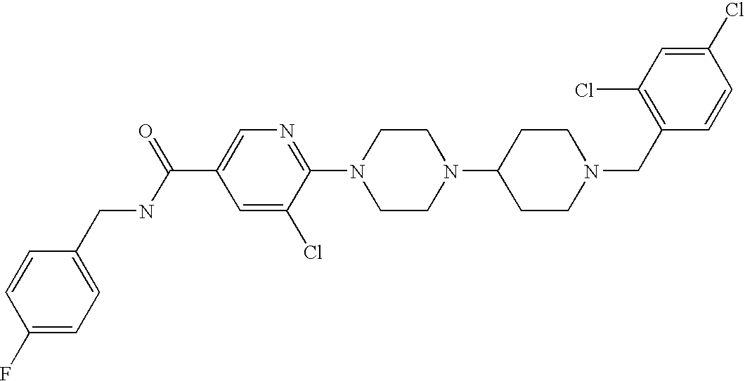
C1(Cl)=CC(Cl)=C(CN2CCC(N3CCN(C4=NC=C(C(NCC5=CC=C(F)C=C5)=O)C=C4Cl)CC3)CC2)C=C1
